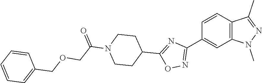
C1=CC2=C(C=C1C1=NOC(C3CCN(C(COCC4=CC=CC=C4)=O)CC3)=N1)N(C)N=C2C
